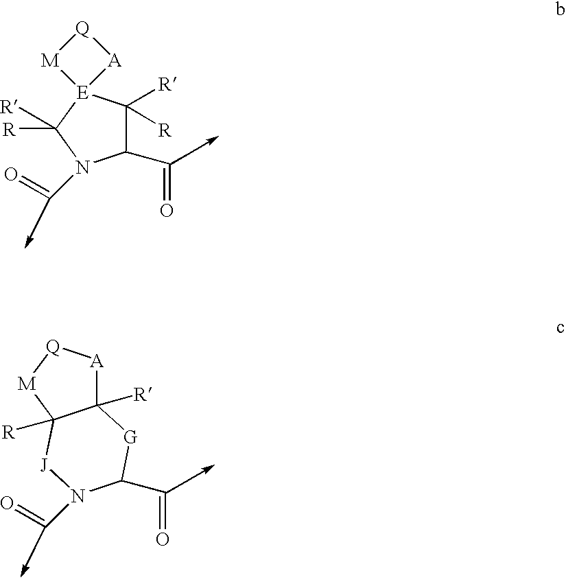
C12([R])[A][Q][M]C1([R])[J]N(C=O)C(C=O)[G]2.C(=O)C1N(C=O)C([R])([R])[E]2(C1([R])[R])[A][Q][M]2
